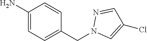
NC1=CC=C(CN2C=C(Cl)C=N2)C=C1
